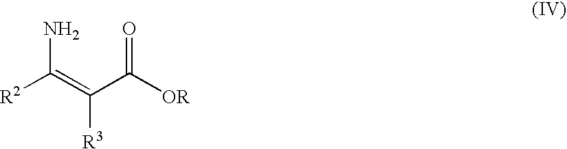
NC(=C(C([OR])=O)[R3])[R2]
